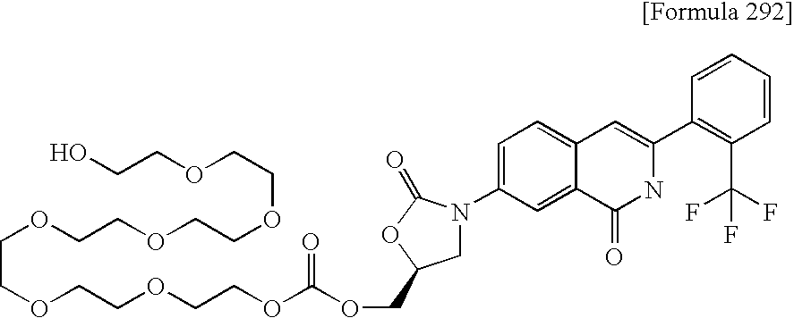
O(CCOCCOCCOC(OCC1CN(C2=CC=C3C(=C2)C(=O)NC(C2=C(C(F)(F)F)C=CC=C2)=C3)C(=O)O1)=O)CCOCCOCCOCCO
